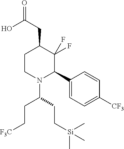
C1N(C(CC[Si](C)(C)C)CC[F3C])C(C2=CC=C([CF3])C=C2)C(F)(F)C(CC(=O)O)C1
